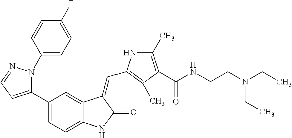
N1(C2=CC=C(F)C=C2)C(C2=CC=C3C(=C2)C(=CC2=C(C)C(C(NCCN(CC)CC)=O)=C(C)N2)C(=O)N3)=CC=N1
